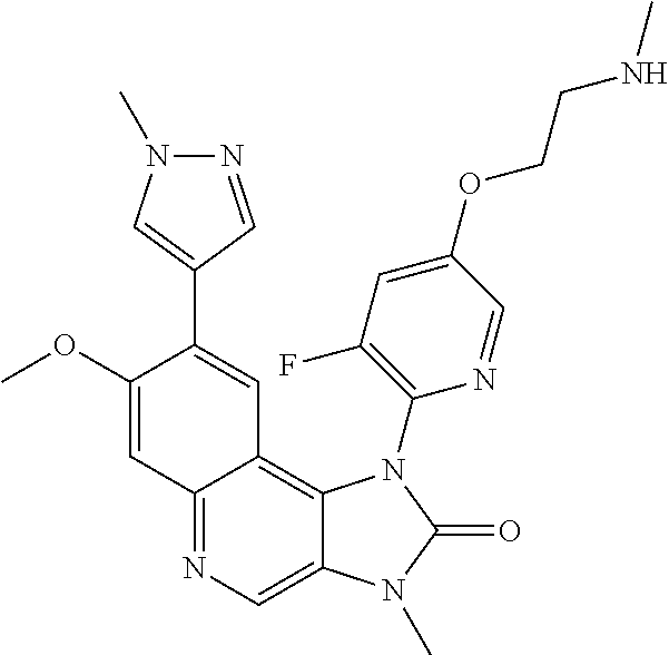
C1(OC)=CC2=NC=C3C(=C2C=C1C1=CN(C)N=C1)N(C1=C(F)C=C(OCCNC)C=N1)C(=O)N3C
